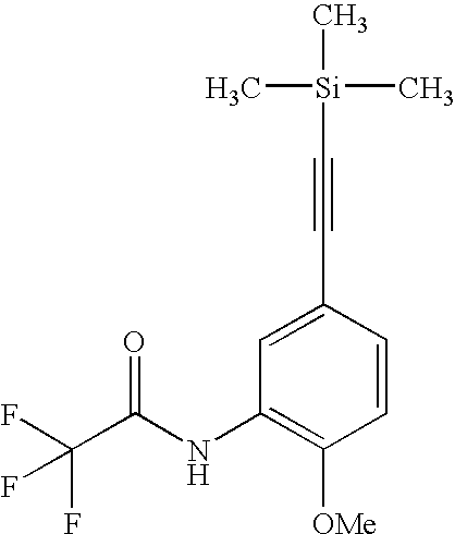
C1=C(C#C[Si](C)(C)C)C=CC([OMe])=C1NC(C(F)(F)F)=O
